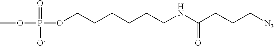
COP(=O)([O-])OCCCCCCNC(CCC[N3])=O
